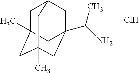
C1C2(C)CC3(C)CC(C(N)C)(CC1C3)C2.Cl
